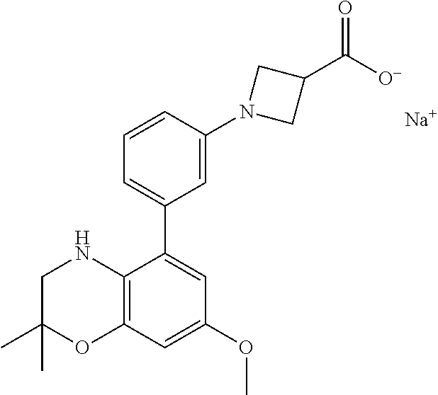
C1=CC(N2CC(C([O-])=O)C2)=CC(C2=CC(OC)=CC3=C2NCC(C)(C)O3)=C1.[Na]
